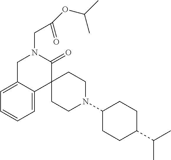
C1C2=CC=CC=C2C2(C(=O)N1CC(=O)OC(C)C)CCN(C1CCC(C(C)C)CC1)CC2
